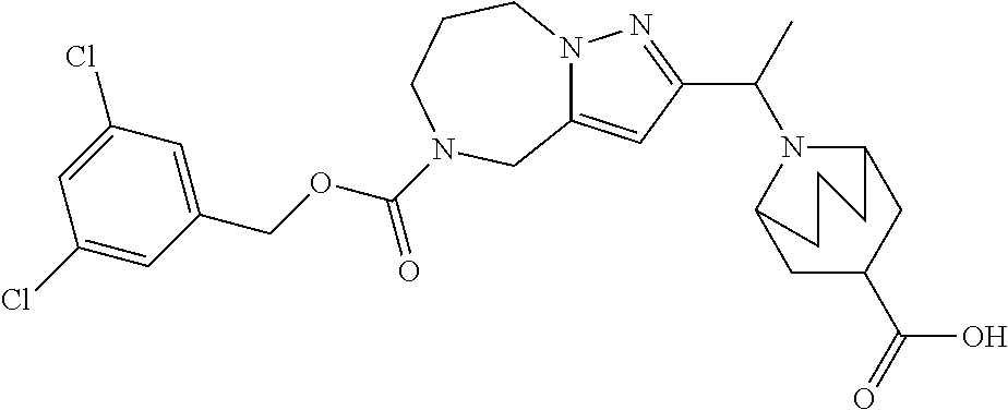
C12=CC(C(C)N3C4CC(C(=O)O)CC3CCC4)=NN1CCCN(C(OCC1=CC(Cl)=CC(Cl)=C1)=O)C2
